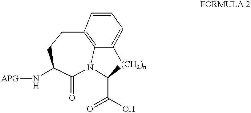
C12=C3N(C(=O)C(N[APG])CC1)C(C(=O)O)[(CH2)n]C3=CC=C2
